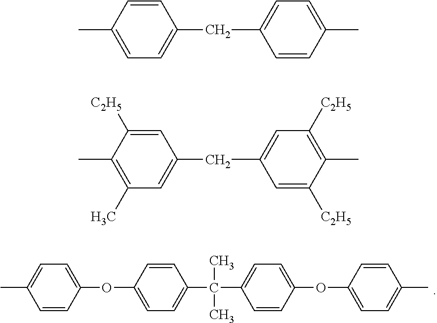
C1=CC(OC2=CC=C(C)C=C2)=CC=C1C(C1=CC=C(OC2=CC=C(C)C=C2)C=C1)(C)C.C1=CC(C)=CC=C1CC1=CC=C(C)C=C1.C1=C([C2H5])C(C)=C([C2H5])C=C1CC1=CC(C)=C(C)C([C2H5])=C1
